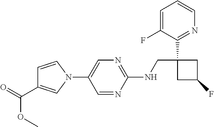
C1(NCC2(C3=NC=CC=C3F)CC(F)C2)=NC=C(N2C=CC(C(=O)OC)=C2)C=N1
